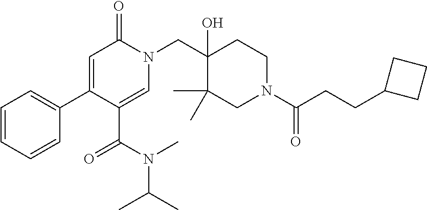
CC(C)N(C(C1=CN(CC2(O)C(C)(C)CN(C(=O)CCC3CCC3)CC2)C(=O)C=C1C1=CC=CC=C1)=O)C
